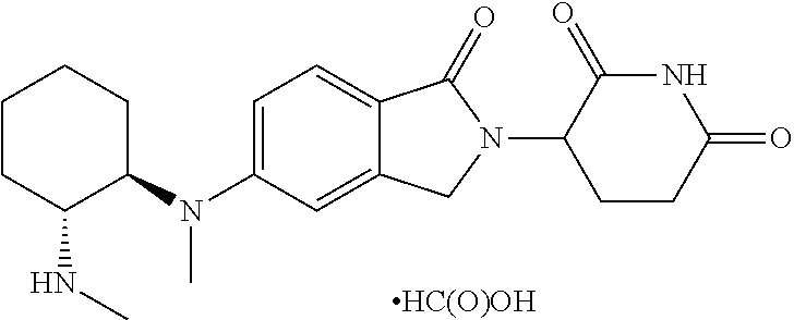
C1CC(NC)C(N(C2=CC=C3C(=C2)CN(C2CCC(=O)NC2=O)C3=O)C)CC1.[HC(O)OH]
